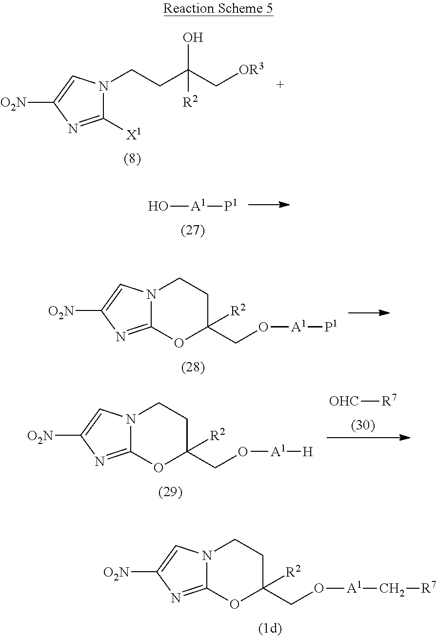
C(C(C[OR3])(O)[R2])CN1C([X1])=NC([O2N])=C1.O[A1][P1].C1CN2C(=NC([O2N])=C2)OC1(CO[A1][P1])[R2].C1CN2C(=NC([O2N])=C2)OC1(CO[A1][H])[R2].[OHC][R7].C1CN2C(=NC([O2N])=C2)OC1(CO[A1]C[R7])[R2]
